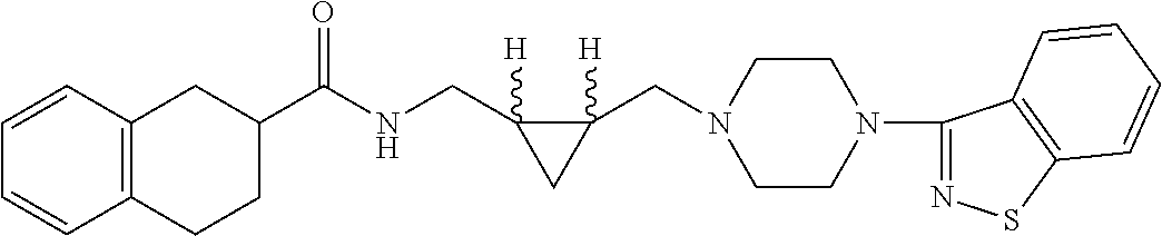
C12=C(CCC(C(NCC3([H])C(CN4CCN(C5=NSC6=C5C=CC=C6)CC4)([H])C3)=O)C1)C=CC=C2
